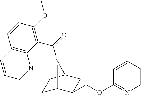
C1C2C(COC3=NC=CC=C3)CC(C1)N2C(=O)C1=C(OC)C=CC2=C1N=CC=C2
